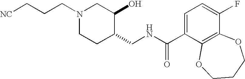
N1(CCC[NC])CCC(CNC(C2=CC=C(F)C3=C2OCCCO3)=O)C(O)C1
